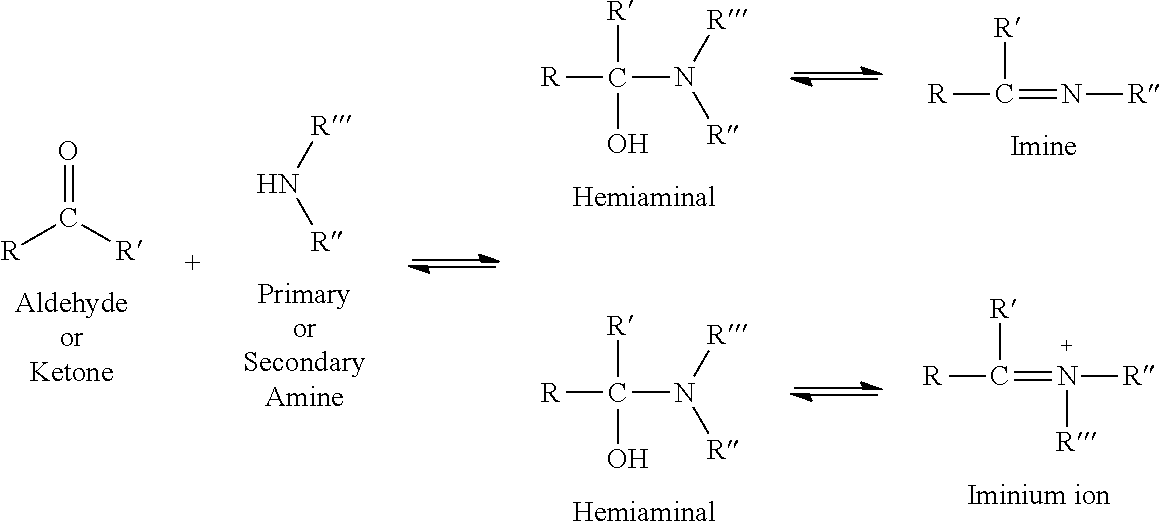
O=C([R])[R].[R]C(O)(N([R])[R])[R].[R]C(O)(N([R])[R])[R].[R]C(=N[R])[R].[R]C(=N([R])[R])[R].[R]N[R]
